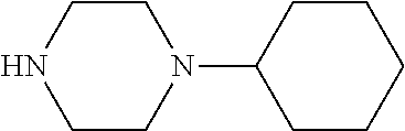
C1CN(C2CCCCC2)CCN1
